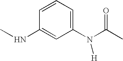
N(C1=CC(N(C(C)=O)[H])=CC=C1)C
